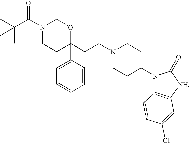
CC(C(N1CCC(CCN2CCC(N3C4=C([NH]C3=O)C=C(Cl)C=C4)CC2)(C2=CC=CC=C2)OC1)=O)(C)C
